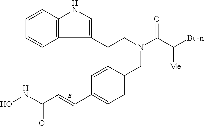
C12=C(C=CC=C1)NC=C2CCN(CC1=CC=C(C=CC(=O)NO)C=C1)C(C([Bu-n])[Me])=O
